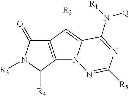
C12=C(C([R4])N([R3])C1=O)N1C(=C2[R2])C(N([R1])[Q])=NC([R5])=N1
